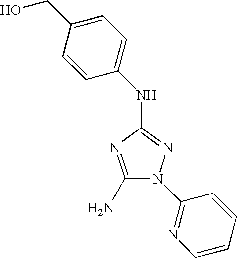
C1(N)=NC(NC2=CC=C(CO)C=C2)=NN1C1=NC=CC=C1
